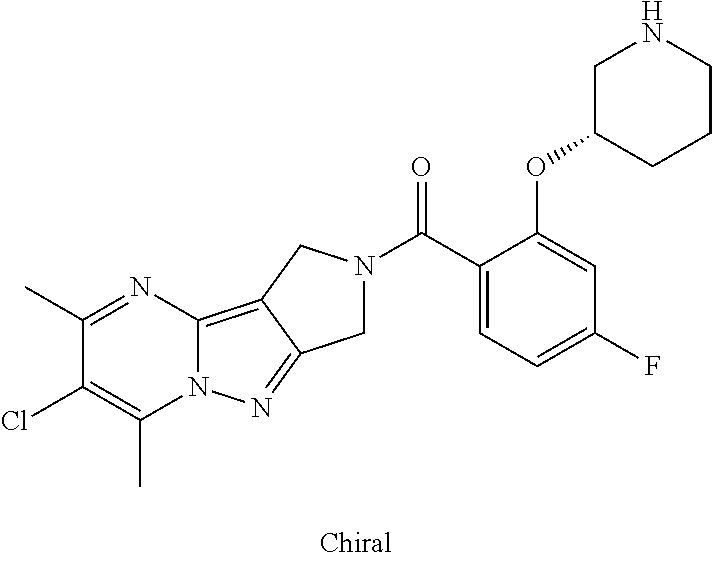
C1(C)=NC2=C3C(=NN2C(C)=C1Cl)CN(C(C1=CC=C(F)C=C1OC1CCCNC1)=O)C3
